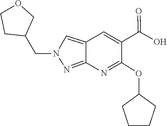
C12=NN(CC3CCOC3)C=C1C=C(C(=O)O)C(OC1CCCC1)=N2
